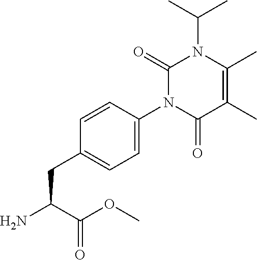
C1(=O)N(C2=CC=C(CC(C(=O)OC)N)C=C2)C(=O)C(C)=C(C)N1C(C)C
